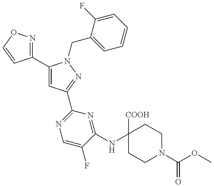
C1(C2=CC(C3=NC=C(F)C(NC4([COOH])CCN(C(OC)=O)CC4)=N3)=NN2CC2=CC=CC=C2F)=NOC=C1
